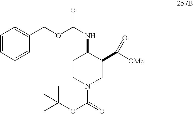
C1CN(C(=O)OC(C)(C)C)CC(C([OMe])=O)C1NC(=O)OCC1=CC=CC=C1
